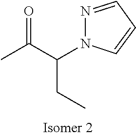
CC(C(N1N=CC=C1)CC)=O
